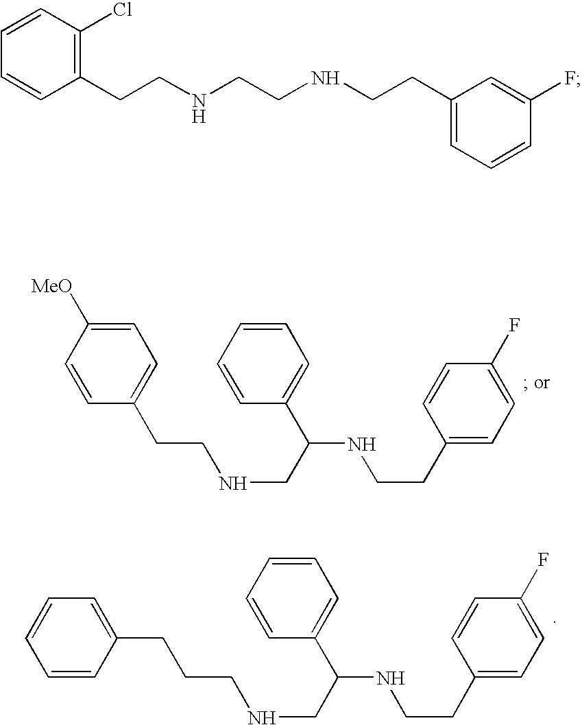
C1=CC(CCNCC(C2=CC=CC=C2)NCCC2=CC=C(F)C=C2)=CC=C1[MeO].C(CCNCC(C1=CC=CC=C1)NCCC1=CC=C(F)C=C1)C1=CC=CC=C1.C1=CC(Cl)=C(CCNCCNCCC2=CC=CC(F)=C2)C=C1
